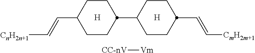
C1CC(C=C[CnH2n+1])CCC1C1CCC(C=C[CmH2m+1])CC1.[H].[H].[CC-nV][Vm]
